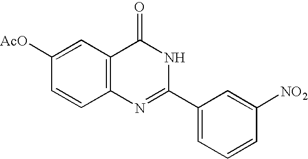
C1([AcO])=CC2=C(C=C1)N=C(C1=CC=CC([NO2])=C1)NC2=O
